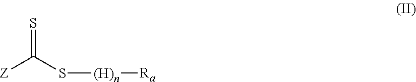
[Z]C(S[(H)n][Ra])=S
